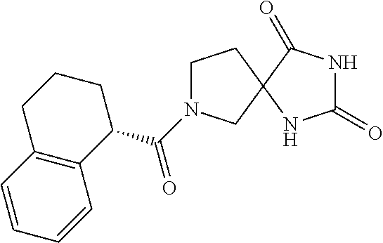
C1N(C(C2CCCC3=C2C=CC=C3)=O)CC2(C1)NC(=O)NC2=O
